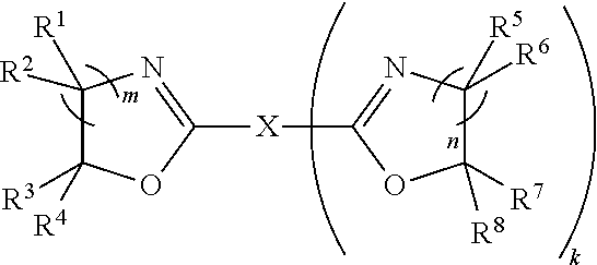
C1([R2])([R1])C([R3])([R4])OC([X]C2=NC([R6])([R5])C([R7])([R8])O2)=N1
